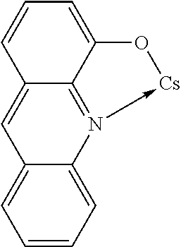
C12=CC=CC=C1N1->[Cs]OC3=CC=CC(=C2)C=13
